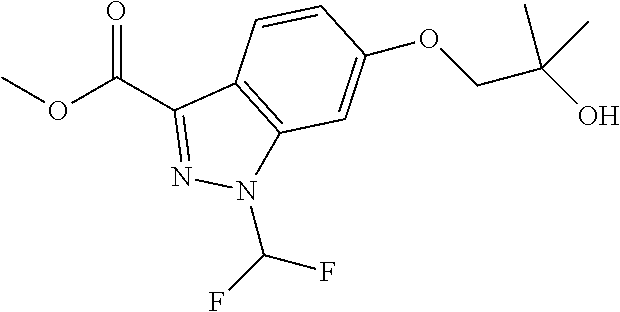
O(C(C1=NN(C(F)F)C2=C1C=CC(OCC(O)(C)C)=C2)=O)C
